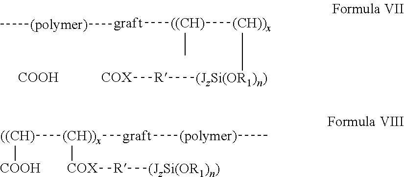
[(JzSi(OR1)n)]([(CH))x][((CH)](C)[graft][(polymer)]C)[R][COX].[COOH].[(CH))x]([((CH)][COOH])([COX][R][(JzSi(OR1)n)])[graft][(polymer)]C
